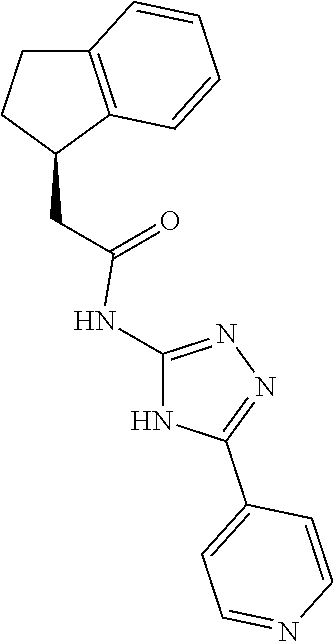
C1(CC(=O)NC2=NN=C(C3=CC=NC=C3)N2)C2=C(CC1)C=CC=C2
